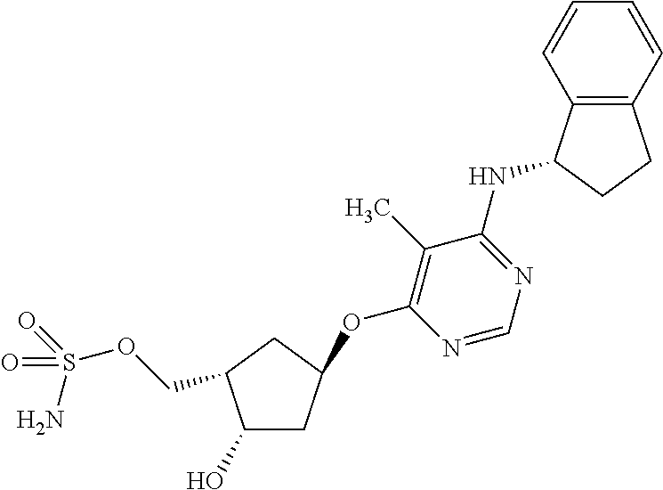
C1(O)CC(OC2=C(C)C(NC3C4=C(CC3)C=CC=C4)=NC=N2)CC1COS(N)(=O)=O
